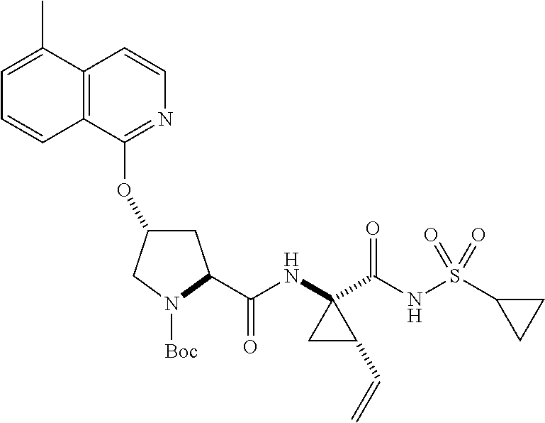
C1C(OC2=NC=CC3=C2C=CC=C3C)CN([Boc])C1C(NC1(C(NS(C2CC2)(=O)=O)=O)CC1C=C)=O
